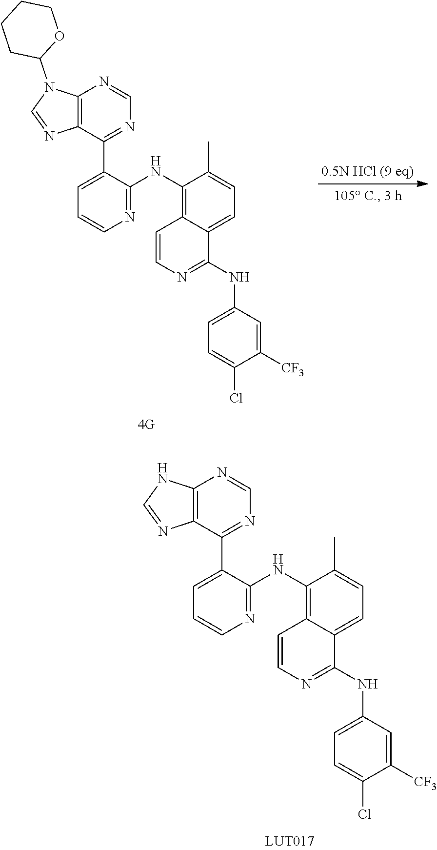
C12=C(C(C3=CC=CN=C3NC3=C4C(=CC=C3C)C(NC3=CC=C(Cl)C([CF3])=C3)=NC=C4)=NC=N1)N=CN2.C12=C(C(C3=CC=CN=C3NC3=C4C(=CC=C3C)C(NC3=CC=C(Cl)C([CF3])=C3)=NC=C4)=NC=N1)N=CN2C1OCCCC1
